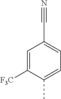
C1=C([F3C])C(C)=CC=C1C#N
